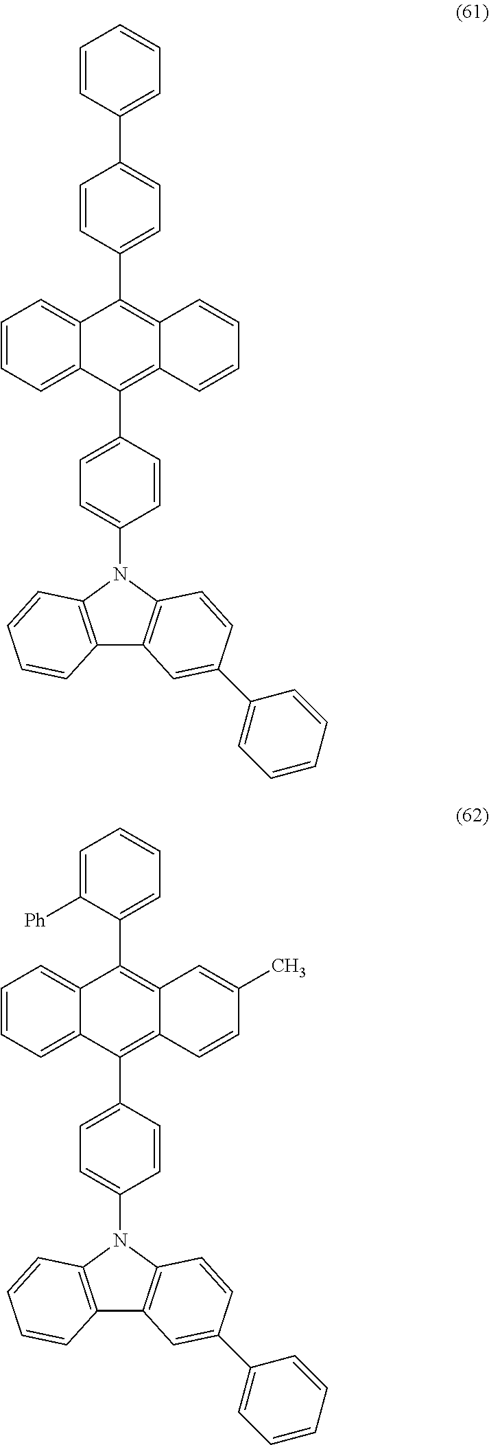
C1=CC(C2=C3C(=C(C4=CC=C(C5=CC=CC=C5)C=C4)C4=CC=CC=C24)C=CC=C3)=CC=C1N1C2=C(C3=C1C=CC(C1=CC=CC=C1)=C3)C=CC=C2.C1=CC(C2=C3C(=C(C4=CC=CC=C4[Ph])C4=CC=CC=C24)C=C(C)C=C3)=CC=C1N1C2=C(C3=C1C=CC(C1=CC=CC=C1)=C3)C=CC=C2
